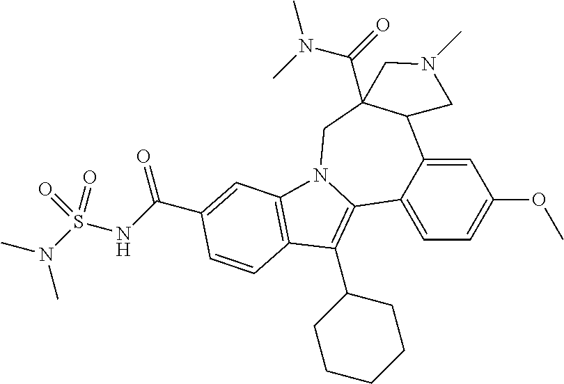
C1=C2C(=CC=C1OC)C1=C(C3CCCCC3)C3=C(N1CC1(C(=O)N(C)C)C2CN(C)C1)C=C(C(NS(N(C)C)(=O)=O)=O)C=C3
